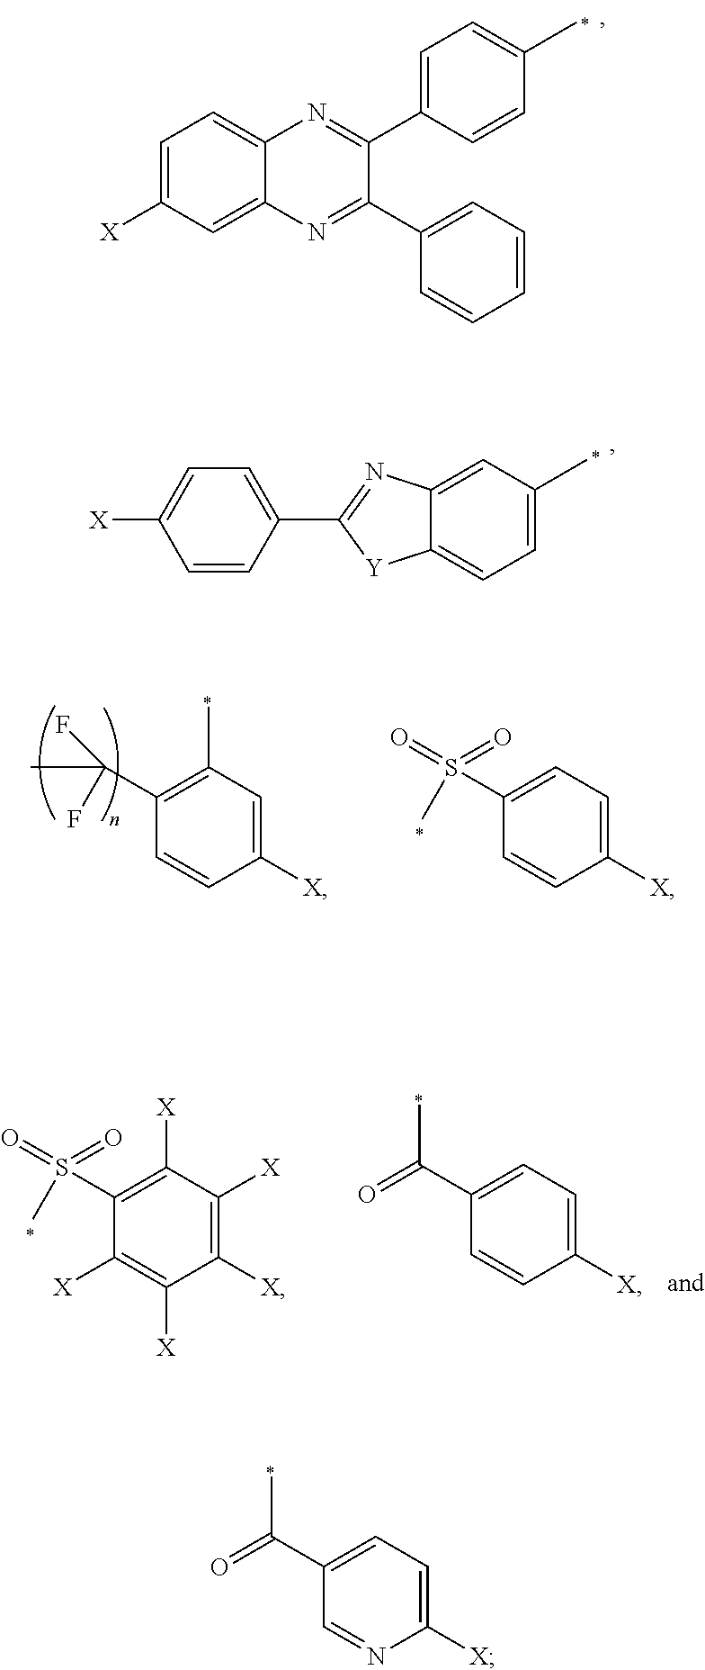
C1=C([X])C=C2C(=C1)N=C(C1=CC=C(C)C=C1)C(C1=CC=CC=C1)=N2.[X]C1=CC=C(C2=NC3=CC(C)=CC=C3[Y]2)C=C1.C1(C(C)(F)F)=C(C)C=C([X])C=C1.C1(S(=O)(=O)C)=CC=C([X])C=C1.C1(S(=O)(=O)C)=C([X])C([X])=C([X])C([X])=C1[X].C1(C(C)=O)=CC=C([X])C=C1.C1(C(C)=O)=CC=C([X])N=C1
